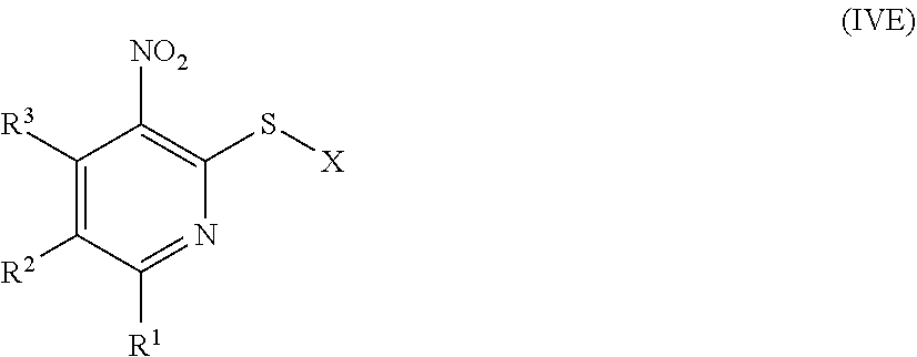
C1([R2])=C([R3])C([NO2])=C(S[X])N=C1[R1]
